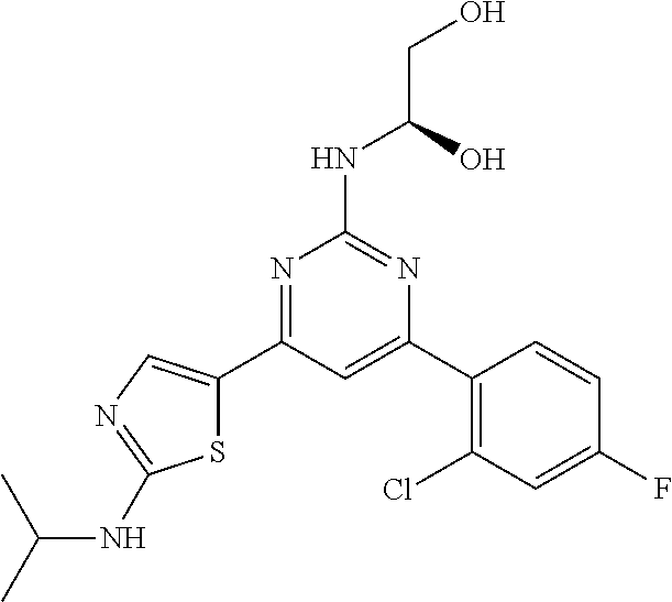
N1=C(C2=CN=C(NC(C)C)S2)C=C(C2=C(Cl)C=C(F)C=C2)N=C1NC(O)CO
